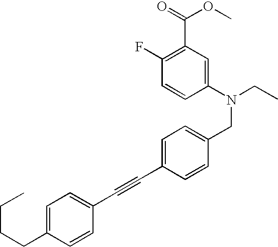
C1=C(CCCC)C=CC(C#CC2=CC=C(CN(CC)C3=CC(C(=O)OC)=C(F)C=C3)C=C2)=C1
